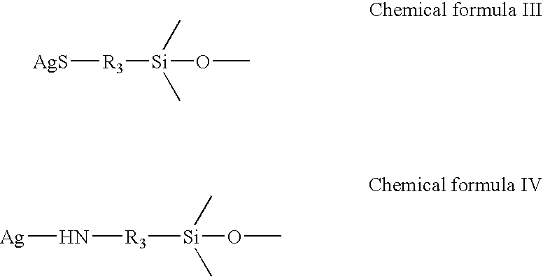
[AgS][R3][Si](C)(C)OC.[Ag]N[R3][Si](C)(C)OC
